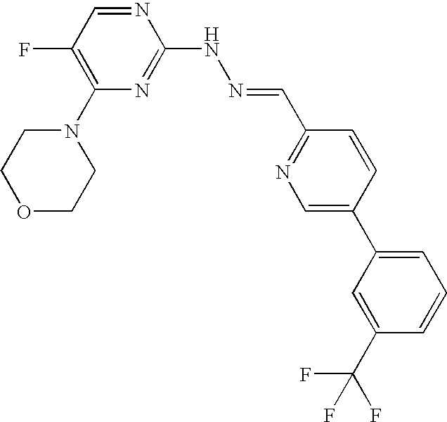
N1=CC(F)=C(N2CCOCC2)N=C1NN=CC1=NC=C(C2=CC=CC(C(F)(F)F)=C2)C=C1
